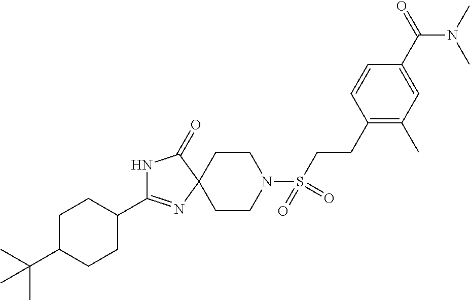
N1C(C2CCC(C(C)(C)C)CC2)=NC2(C1=O)CCN(S(CCC1=C(C)C=C(C(=O)N(C)C)C=C1)(=O)=O)CC2
